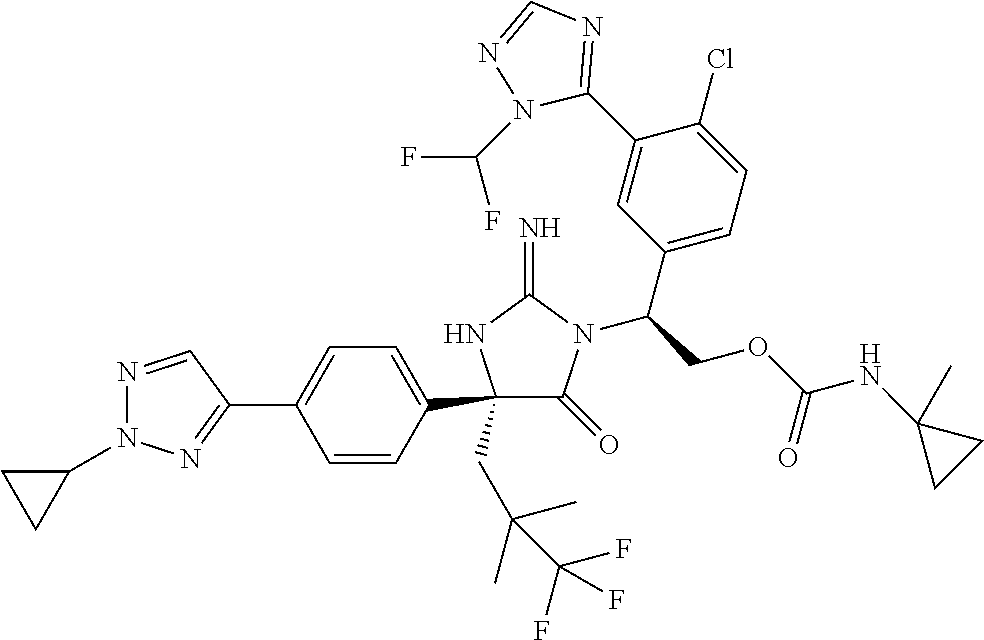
C1(C2=CC=C(C3=NN(C4CC4)N=C3)C=C2)(CC(C)(C)C(F)(F)F)C(=O)N(C(COC(NC2(C)CC2)=O)C2=CC=C(Cl)C(C3=NC=NN3C(F)F)=C2)C(=N)N1
